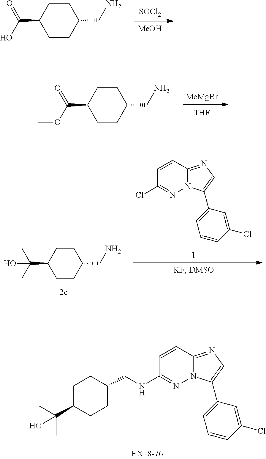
[SOCl2].[MeOH].C1(C(O)=O)CCC(CN)CC1.[MeMgBr].[THF].C1(C(OC)=O)CCC(CN)CC1.C1=CC2=NC=C(C3=CC=CC(Cl)=C3)N2N=C1Cl.C1(C(C)(C)O)CCC(CN)CC1.C1=CC2=NC=C(C3=CC=CC(Cl)=C3)N2N=C1NCC1CCC(C(C)(C)O)CC1
